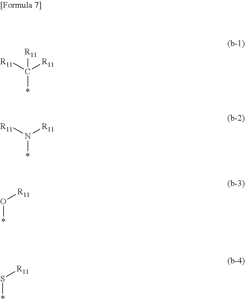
[R11]C([R11])([R11])*.[R11]N([R11])*.O([R11])*.S([R11])*
